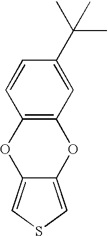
C12=C(C=C(C(C)(C)C)C=C1)OC1=CSC=C1O2
